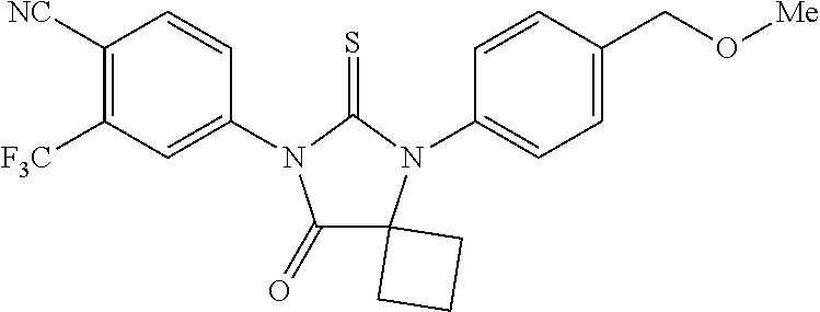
C1(=O)C2(N(C3=CC=C(CO[Me])C=C3)C(=S)N1C1=CC([F3C])=C([NC])C=C1)CCC2
